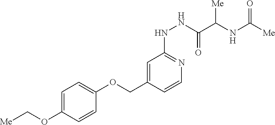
C1=C(OC[Me])C=CC(OCC2=CC(NNC(C(NC([Me])=O)[Me])=O)=NC=C2)=C1
